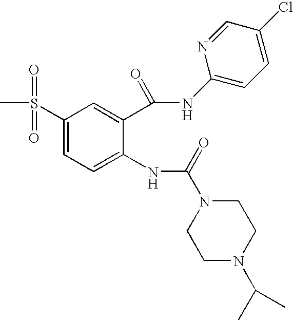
C1(S(C)(=O)=O)=CC=C(NC(N2CCN(C(C)C)CC2)=O)C(C(NC2=CC=C(Cl)C=N2)=O)=C1
